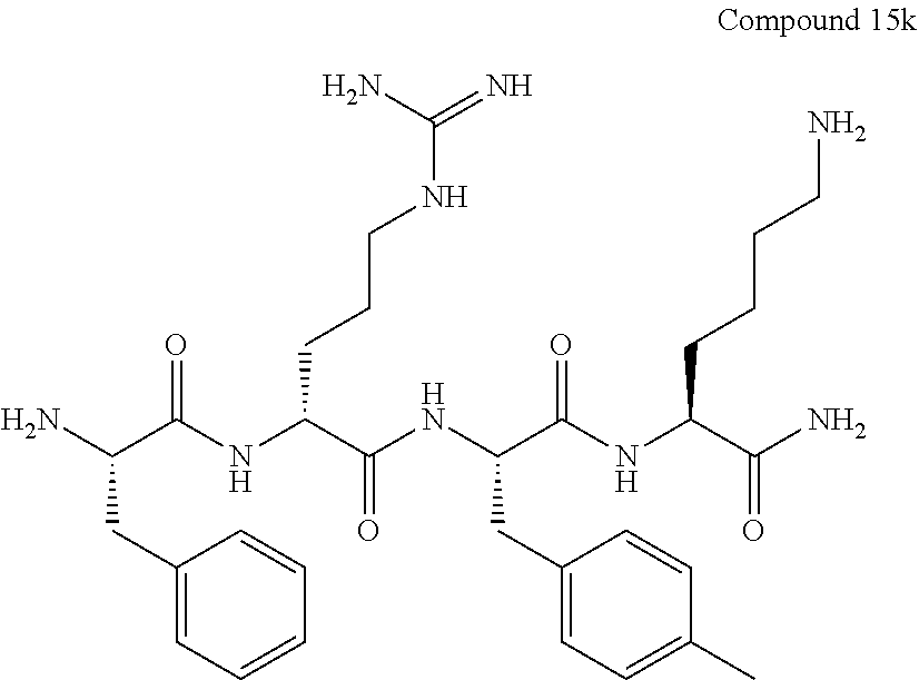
NC(C(NC(C(NC(C(NC(C(N)=O)CCCCN)=O)CC1=CC=C(C)C=C1)=O)CCCNC(N)=N)=O)CC1=CC=CC=C1
